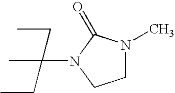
C(N1CCN(C)C1=O)(C)(CC)CC
